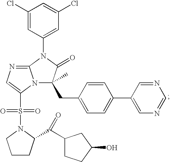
C1(Cl)=CC(N2C3=NC=C(S(N4CCCC4C(=O)C4CCC(O)C4)(=O)=O)N3C(CC3=CC=C(C4=CN=CN=C4)C=C3)(C)C2=O)=CC(Cl)=C1
